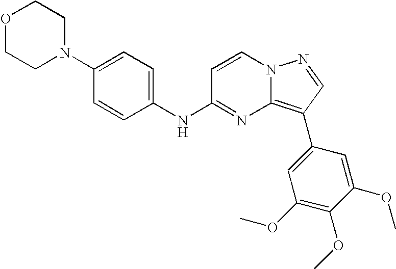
C1(N2CCOCC2)=CC=C(NC2=NC3=C(C4=CC(OC)=C(OC)C(OC)=C4)C=NN3C=C2)C=C1
